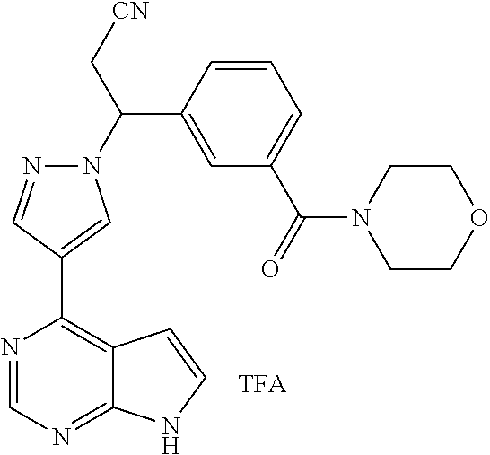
N1(C(C[CN])C2=CC(C(=O)N3CCOCC3)=CC=C2)N=CC(C2=C3C(=NC=N2)NC=C3)=C1
